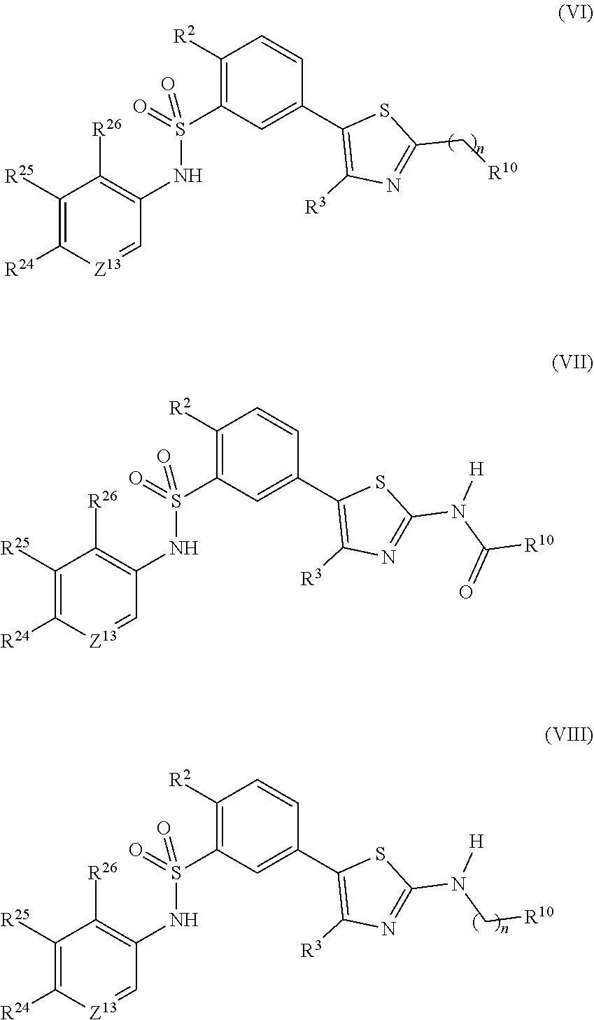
S(NC1=C([R26])C([R25])=C([R24])[Z13]=C1)(C1=C([R2])C=CC(C2=C([R3])N=C(C[R10])S2)=C1)(=O)=O.S(NC1=C([R26])C([R25])=C([R24])[Z13]=C1)(C1=C([R2])C=CC(C2=C([R3])N=C(N(C(=O)[R10])[H])S2)=C1)(=O)=O.S(NC1=C([R26])C([R25])=C([R24])[Z13]=C1)(C1=C([R2])C=CC(C2=C([R3])N=C(N(C[R10])[H])S2)=C1)(=O)=O
